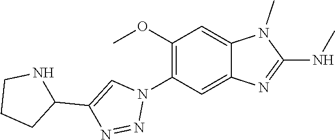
C1(OC)=C(N2C=C(C3NCCC3)N=N2)C=C2C(=C1)N(C)C(NC)=N2
